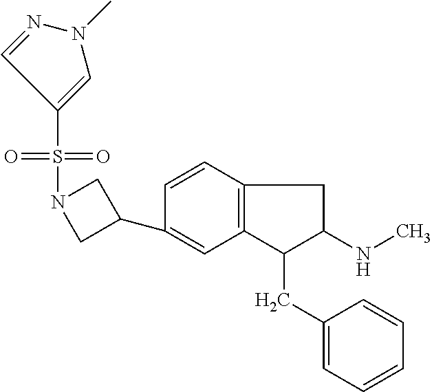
C1=CC2=C(C=C1C1CN(S(=O)(=O)C3=CN(C)N=C3)C1)C(CC1=CC=CC=C1)C(NC)C2
